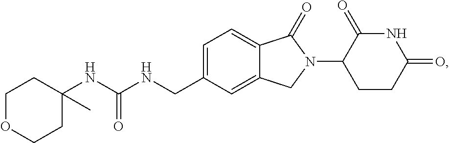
O1CCC(NC(NCC2=CC=C3C(=C2)CN(C2CCC(=O)NC2=O)C3=O)=O)(C)CC1
